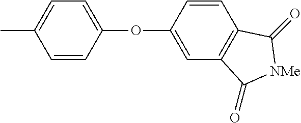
C1=C(C)C=CC(OC2=CC3=C(C=C2)C(=O)[NMe]C3=O)=C1
